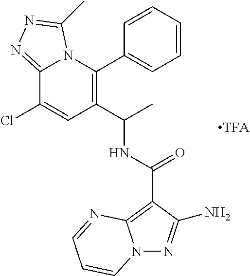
C1(C(NC(C2=C3N(N=C2N)C=CC=N3)=O)C)=C(C2=CC=CC=C2)N2C(=NN=C2C)C(Cl)=C1
